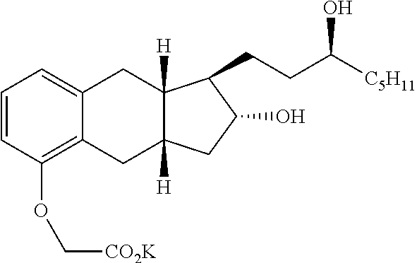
C1=CC(OC[CO2K])=C2C(=C1)CC1([H])C([H])(C2)CC(O)C1CCC([C5H11])O
